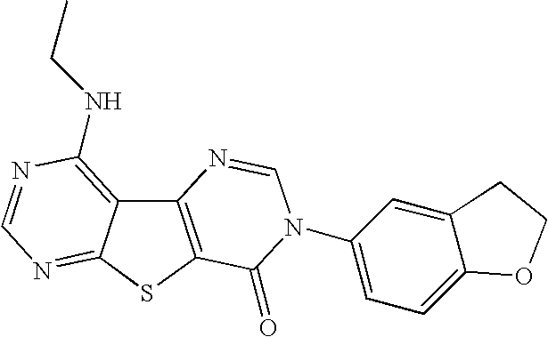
C12=C(SC3=NC=NC(NCC)=C13)C(=O)N(C1=CC=C3C(=C1)CCO3)C=N2
